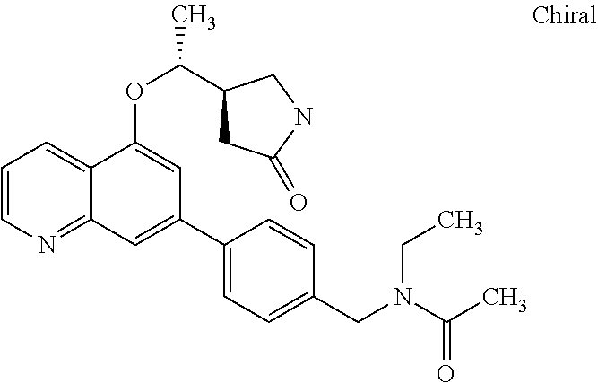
C1=CN=C2C(=C1)C(OC(C1CC(=O)NC1)C)=CC(C1=CC=C(CN(C(C)=O)CC)C=C1)=C2
